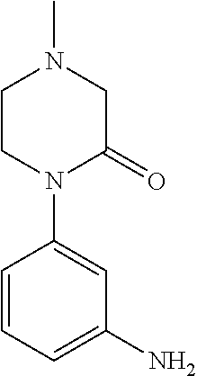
C1CN(C2=CC(N)=CC=C2)C(=O)CN1C
